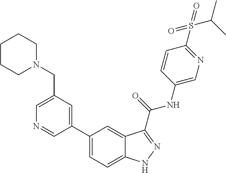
C1(CN2CCCCC2)=CN=CC(C2=CC=C3C(=C2)C(C(NC2=CN=C(S(=O)(=O)C(C)C)C=C2)=O)=NN3)=C1
